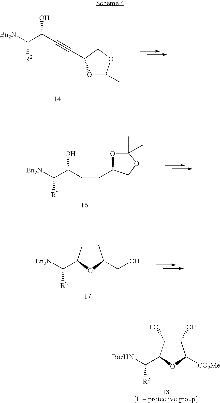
O1C(C)(C)OCC1C#CC(O)C([Bn2N])[R2].C(C([Bn2N])[R2])(C=CC1OC(C)(C)OC1)O.C1=CC(C([Bn2N])[R2])OC1CO.C1([OP])C([PO])C(C([BocHN])[R2])OC1[CO2Me]
